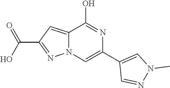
N12C(=CC(C(O)=O)=N1)C(O)=NC(C1=CN(C)N=C1)=C2
